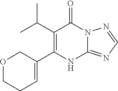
C12=NC=NN1C(=O)C(C(C)C)=C(C1=CCCOC1)N2
